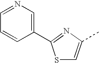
C1=CC(C2=NC(C)=CS2)=CN=C1
